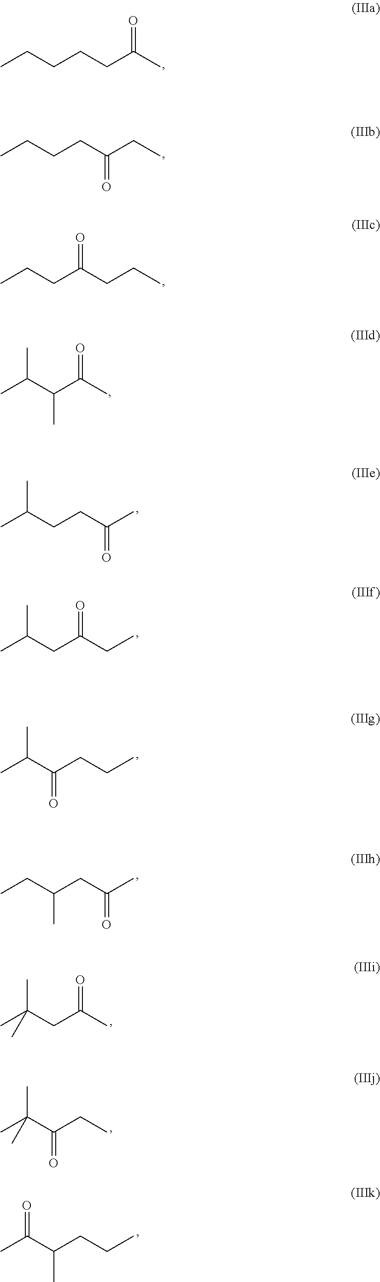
CCCCCC(C)=O.CCCCC(CC)=O.CCCC(CCC)=O.CC(C(C(C)=O)C)C.CC(CCC(C)=O)C.CC(CC(CC)=O)C.CC(C(CCC)=O)C.CCC(CC(C)=O)C.CC(CC(C)=O)(C)C.CC(C(CC)=O)(C)C.CC(C(CCC)C)=O
